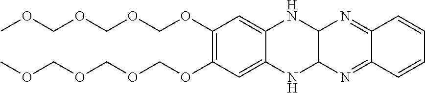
C12=NC3NC4=CC(OCOCOCOC)=C(OCOCOCOC)C=C4NC3N=C1C=CC=C2
